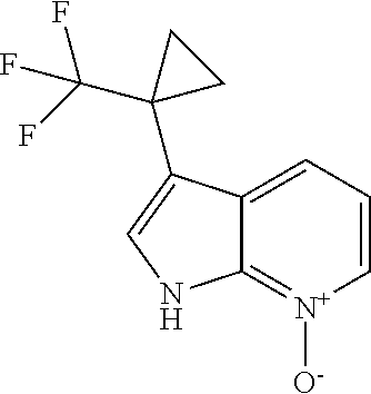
C12=CC=C[N+]([O-])=C1NC=C2C1(C(F)(F)F)CC1
